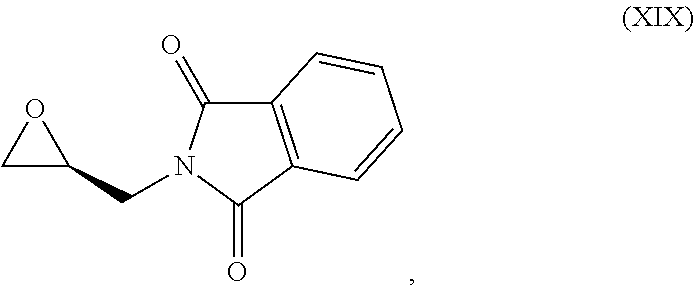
C12=C(C(=O)N(CC3OC3)C1=O)C=CC=C2
